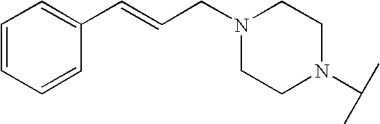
C1N(C(C)C)CCN(CC=CC2=CC=CC=C2)C1
